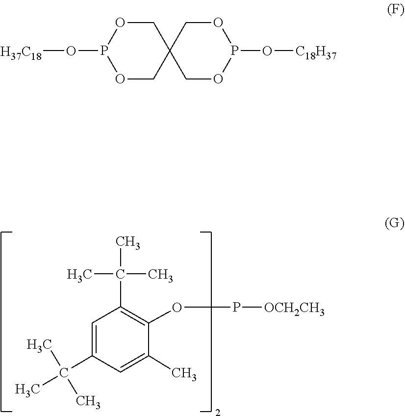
C(C)(C1=CC(C(C)(C)C)=C(OP[OCH2CH3])C(C)=C1)(C)C.O(P1OCC2(COP(O[H37C18])OC2)CO1)[C18H37]
